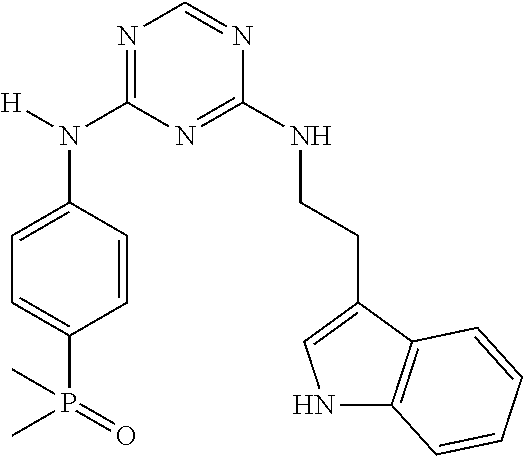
N1=C(N(C2=CC=C(P(=O)(C)C)C=C2)[H])N=C(NCCC2=CNC3=C2C=CC=C3)N=C1
